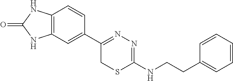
C12=C(C=C(C3=NN=C(NCCC4=CC=CC=C4)SC3)C=C1)NC(=O)N2
